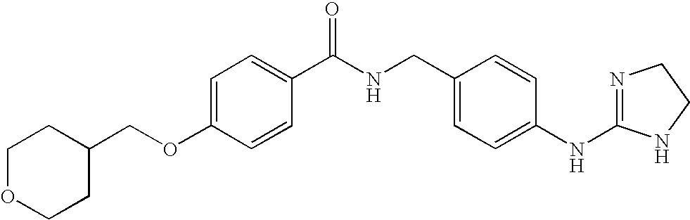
C1=C(OCC2CCOCC2)C=CC(C(NCC2=CC=C(NC3=NCCN3)C=C2)=O)=C1
